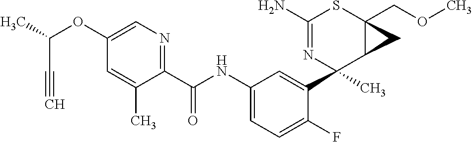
C1(N)=NC(C2=CC(NC(C3=NC=C(OC(C)C#C)C=C3C)=O)=CC=C2F)(C)C2C(COC)(S1)C2
